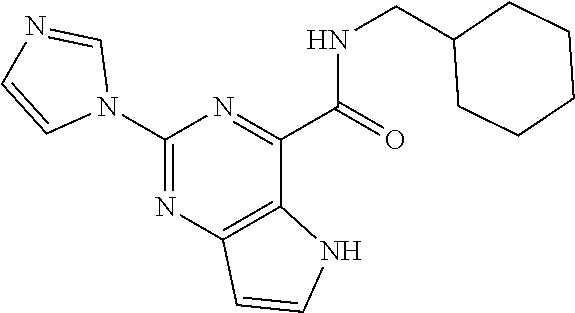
C(NC(C1=NC(N2C=NC=C2)=NC2=C1NC=C2)=O)C1CCCCC1
